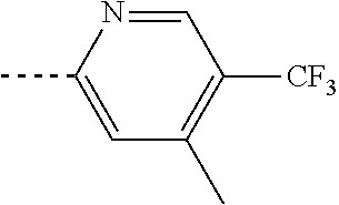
CC1=CC(C)=C([CF3])C=N1
